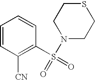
C1=CC([CN])=C(S(=O)(N2CCSCC2)=O)C=C1
